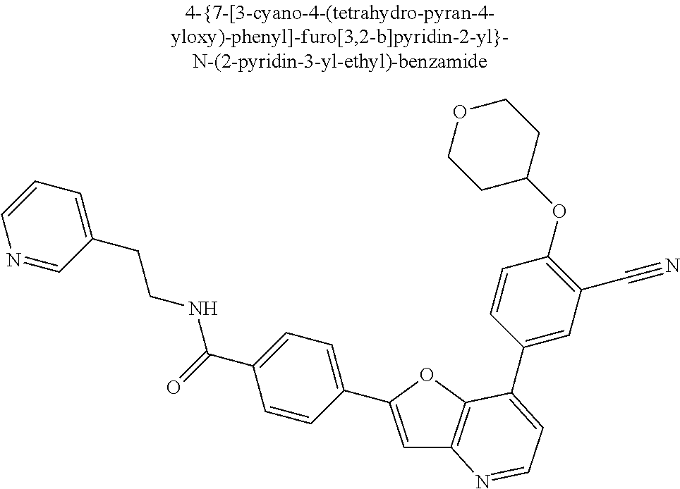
C1=C(C2=CC=C(C(=O)NCCC3=CC=CN=C3)C=C2)OC2=C1N=CC=C2C1=CC(C#N)=C(OC2CCOCC2)C=C1
